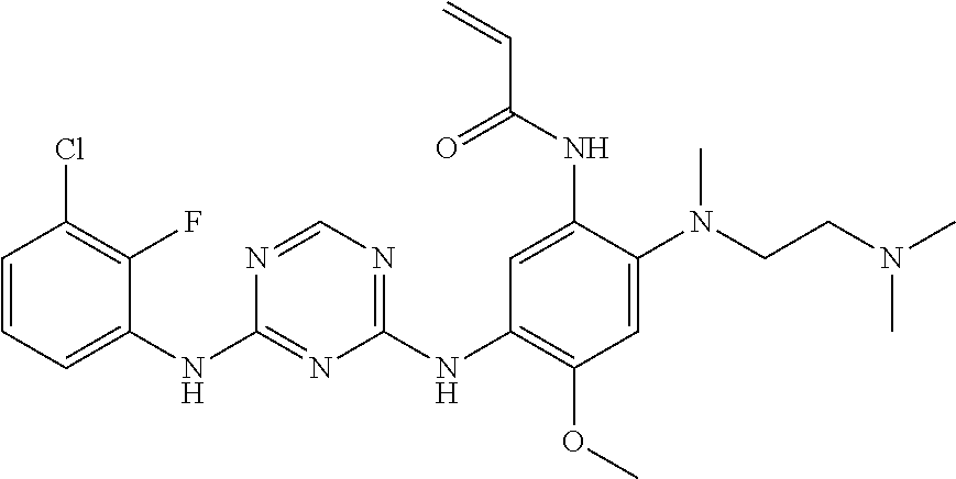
C1(NC2=CC=CC(Cl)=C2F)=NC(NC2=C(OC)C=C(N(C)CCN(C)C)C(NC(C=C)=O)=C2)=NC=N1
